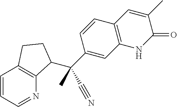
C1=CC=NC2=C1CCC2C(C1=CC2=C(C=C1)C=C(C)C(=O)N2)(C)C#N
